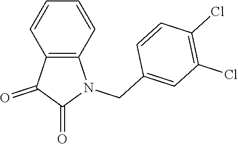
C1=CC2=C(C=C1)N(CC1=CC(Cl)=C(Cl)C=C1)C(=O)C2=O
